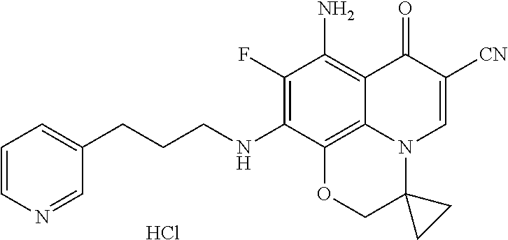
C1(F)=C(NCCCC2=CC=CN=C2)C2=C3C(=C1N)C(=O)C([CN])=CN3C1(CO2)CC1.Cl
